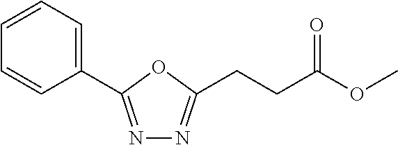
N1=C(C2=CC=CC=C2)OC(CCC(OC)=O)=N1
